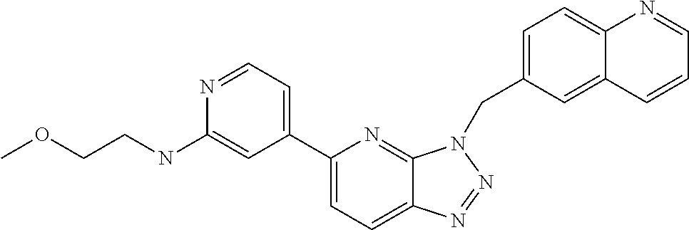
C1(C2=CC=NC(NCCOC)=C2)=CC=C2C(=N1)N(CC1=CC=C3C(=C1)C=CC=N3)N=N2
